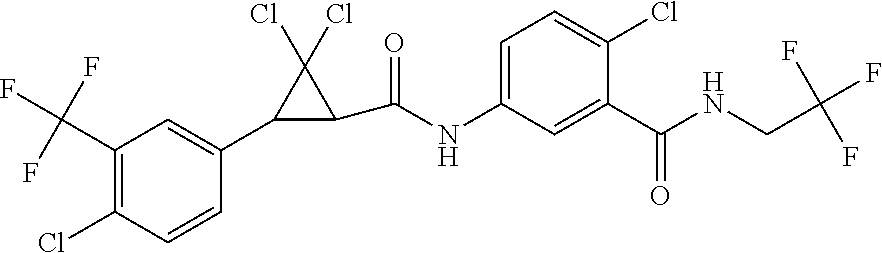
C1(C(F)(F)F)=C(Cl)C=CC(C2C(C(=O)NC3=CC=C(Cl)C(C(=O)NCC(F)(F)F)=C3)C2(Cl)Cl)=C1
